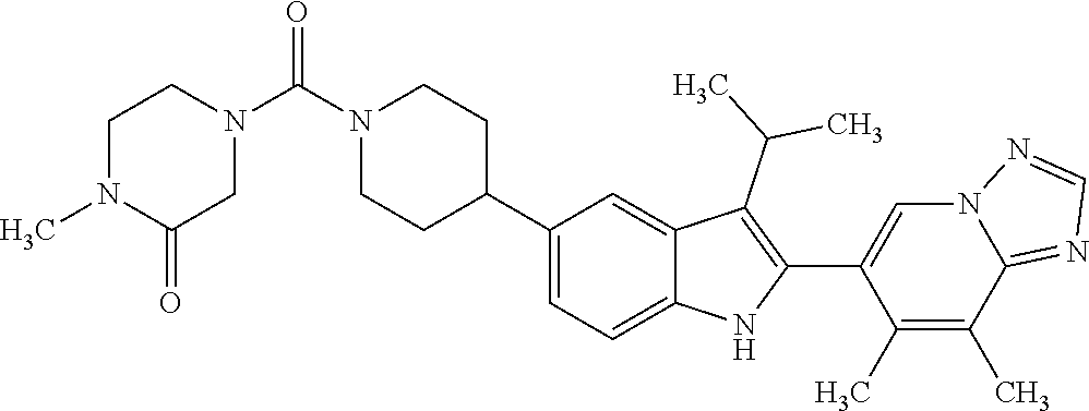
N1(C(N2CC(=O)N(C)CC2)=O)CCC(C2=CC=C3C(=C2)C(C(C)C)=C(C2=CN4C(=NC=N4)C(C)=C2C)N3)CC1
